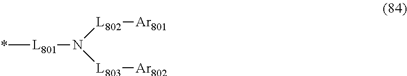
*[L801]N([L802][Ar801])[L803][Ar802]
